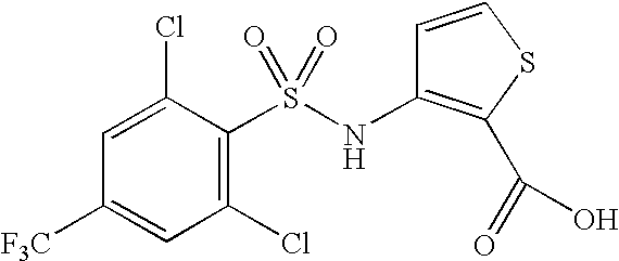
C1=C(Cl)C(S(NC2=C(C(=O)O)SC=C2)(=O)=O)=C(Cl)C=C1[F3C]
